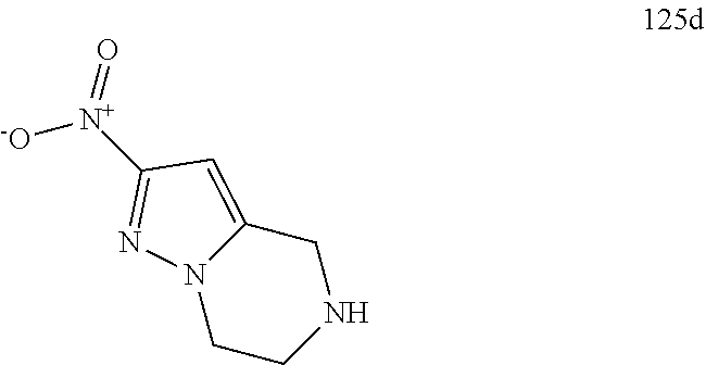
C1CNCC2=CC([N+](=O)[-O])=NN12
